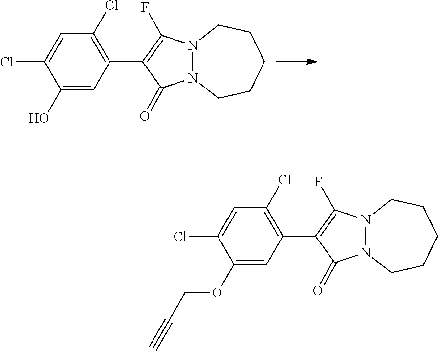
C1(O)=CC(C2=C(F)N3N(C2=O)CCCCC3)=C(Cl)C=C1Cl.C1(OCC#C)=CC(C2=C(F)N3N(C2=O)CCCCC3)=C(Cl)C=C1Cl
